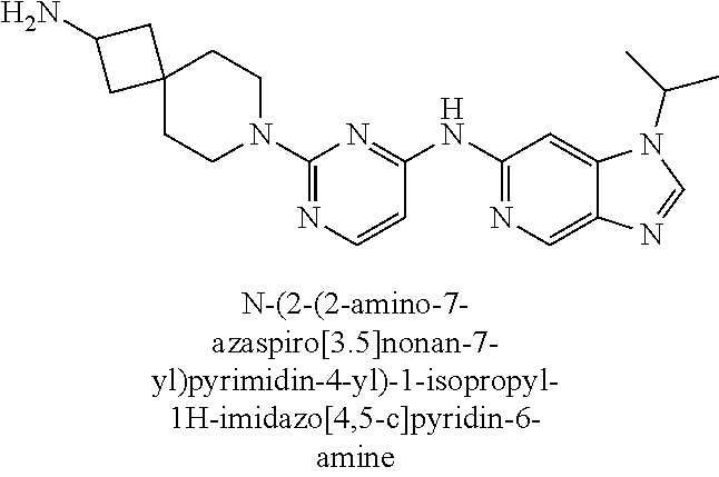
C1=CC(NC2=NC=C3C(=C2)N(C(C)C)C=N3)=NC(N2CCC3(CC2)CC(N)C3)=N1
